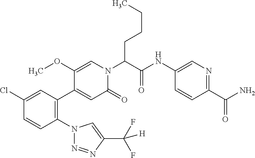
C1(Cl)=CC(C2=CC(=O)N(C(C(NC3=CN=C(C(N)=O)C=C3)=O)CCCC)C=C2OC)=C(N2N=NC(C(F)(F)[H])=C2)C=C1
